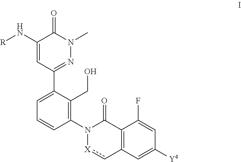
[R]NC1=CC(C2=CC=CC(N3[X]cC4=C(C3=O)C(F)=CC([Y4])=C4)=C2CO)=NN(C)C1=O
